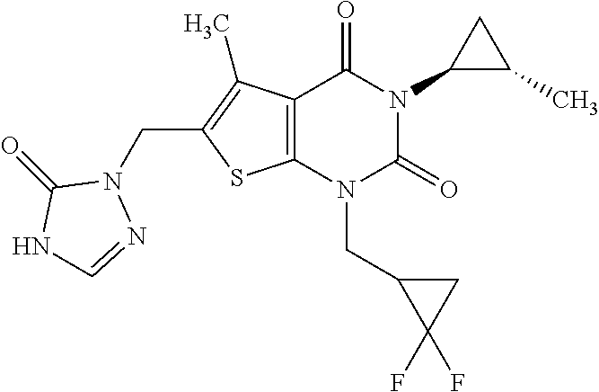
C12=C(N(CC3C(F)(F)C3)C(=O)N(C3C(C)C3)C1=O)SC(CN1C(=O)NC=N1)=C2C
